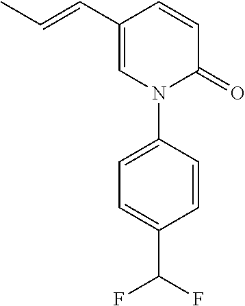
N1(C2=CC=C(C(F)F)C=C2)C(=O)C=CC(C=CC)=C1
